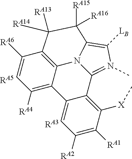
[RA5].C12=N(C)C([LB])=C3N1C1=C(C([RA6])=CC([RA4])=C1C1=CC([RA2])=C([RA1])C([X]C)=C21)C([RA13])([RA14])C3([RA15])[RA16].[RA3]
